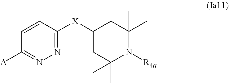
C1=CC([X]C2CC(C)(C)N([R4a])C(C)(C)C2)=NN=C1[A]
